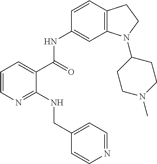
C1=CN=C(NCC2=CC=NC=C2)C(C(=O)NC2=CC3=C(C=C2)CCN3C2CCN(C)CC2)=C1
